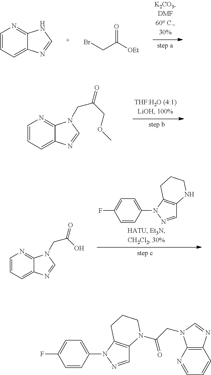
C1=CC=C2C(=N1)NC=N2.BrCC(=O)[OEt].C1=CC=C2C(=N1)N(CC(COC)=O)C=N2.C1=C(N2N=CC3=C2CCCN3)C=CC(F)=C1.C1=CC=C2C(=N1)N(CC(O)=O)C=N2.C1=C(N2N=CC3=C2CCCN3C(=O)CN2C3=C(C=CC=N3)N=C2)C=CC(F)=C1
